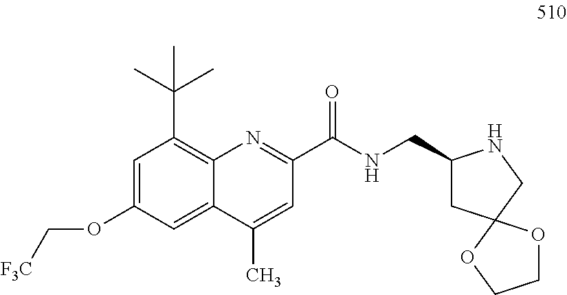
C1=C(OC[F3C])C=C2C(=C1C(C)(C)C)N=C(C(=O)NCC1CC3(CN1)OCCO3)C=C2C
